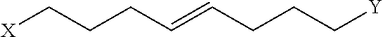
[X]CCCC=CCCC[Y]
